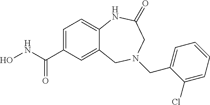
C12=CC(C(NO)=O)=CC=C1NC(=O)CN(CC1=CC=CC=C1Cl)C2
